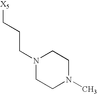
C([X5])CCN1CCN(C)CC1
